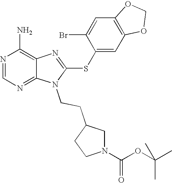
N1=CN=C2C(=C1N)N=C(SC1=CC3=C(C=C1Br)OCO3)N2CCC1CCN(C(OC(C)(C)C)=O)C1
